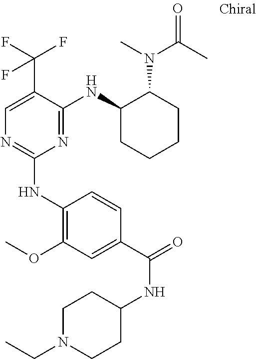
C1(NC2=C(OC)C=C(C(=O)NC3CCN(CC)CC3)C=C2)=NC=C(C(F)(F)F)C(NC2CCCCC2N(C(=O)C)C)=N1
